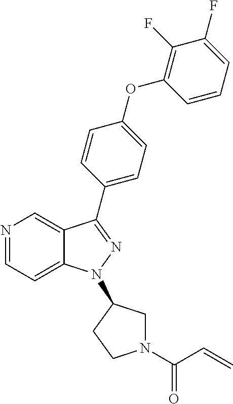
N1=CC=C2C(=C1)C(C1=CC=C(OC3=C(F)C(F)=CC=C3)C=C1)=NN2C1CN(C(=O)C=C)CC1
